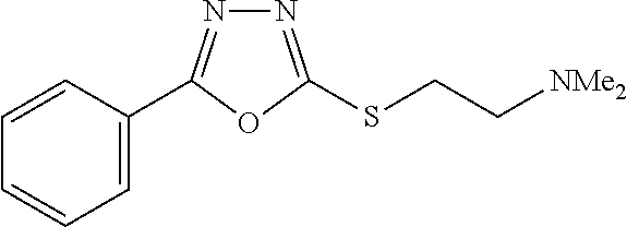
C1=C(C2=NN=C(SCC[NMe2])O2)C=CC=C1
